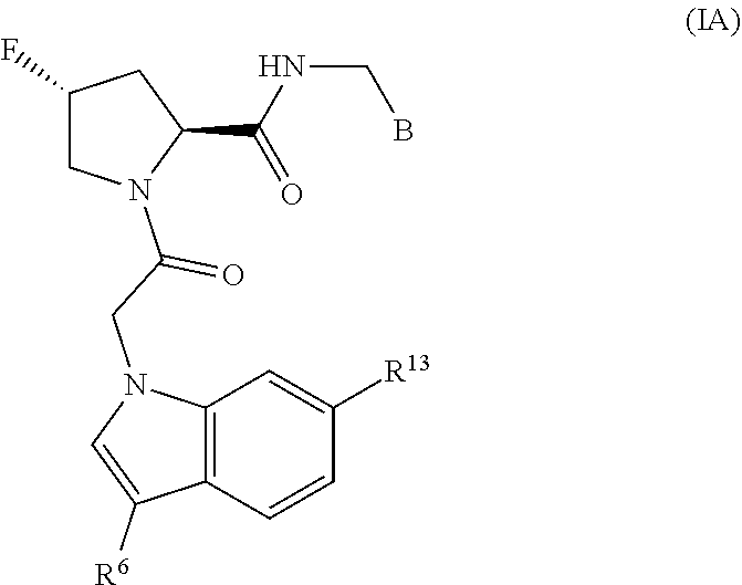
C1(F)CN(C(CN2C=C([R6])C3=C2C=C([R13])C=C3)=O)C(C(NCB)=O)C1
